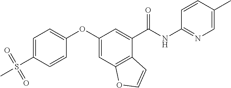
C1(OC2=CC=C(S(C)(=O)=O)C=C2)=CC2=C(C(C(NC3=NC=C(C)C=C3)=O)=C1)C=CO2
